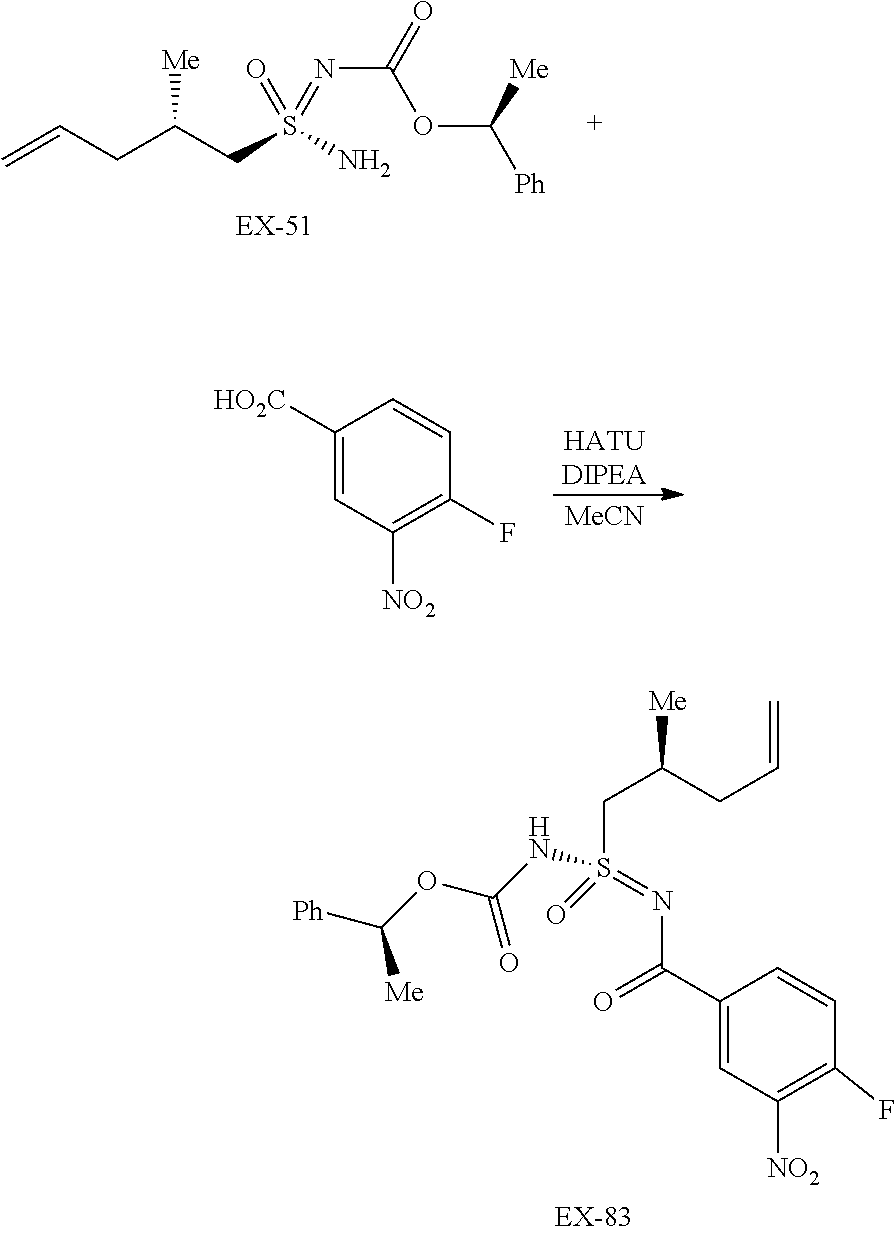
C1(C(=O)N=S(NC(OC([Ph])[Me])=O)(CC([Me])CC=C)=O)=CC([NO2])=C(F)C=C1.C=CCC([Me])CS(N)(=O)=NC(OC([Me])[Ph])=O.[HATUDIPEA].[MeCN].C1([HO2C])=CC([NO2])=C(F)C=C1
